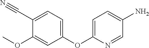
C1=C(C#N)C(OC)=CC(OC2=CC=C(N)C=N2)=C1
